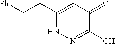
[Ph]CCC1=CC(=O)C(O)=NN1
